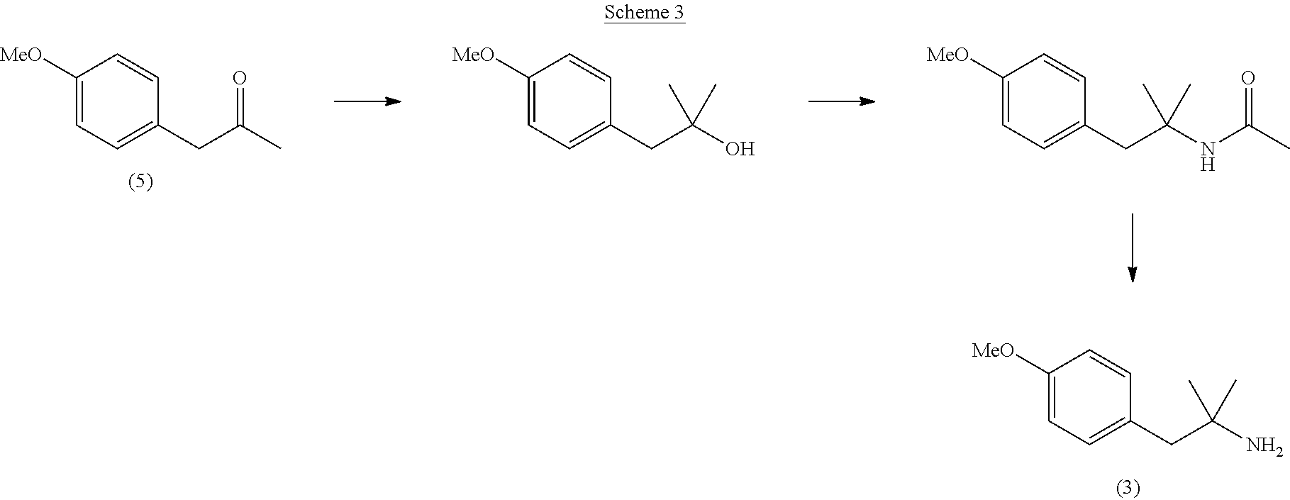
C1([MeO])=CC=C(CC(N)(C)C)C=C1.C1([MeO])=CC=C(CC(C)=O)C=C1.C1([MeO])=CC=C(CC(O)(C)C)C=C1.C1([MeO])=CC=C(CC(NC(C)=O)(C)C)C=C1
